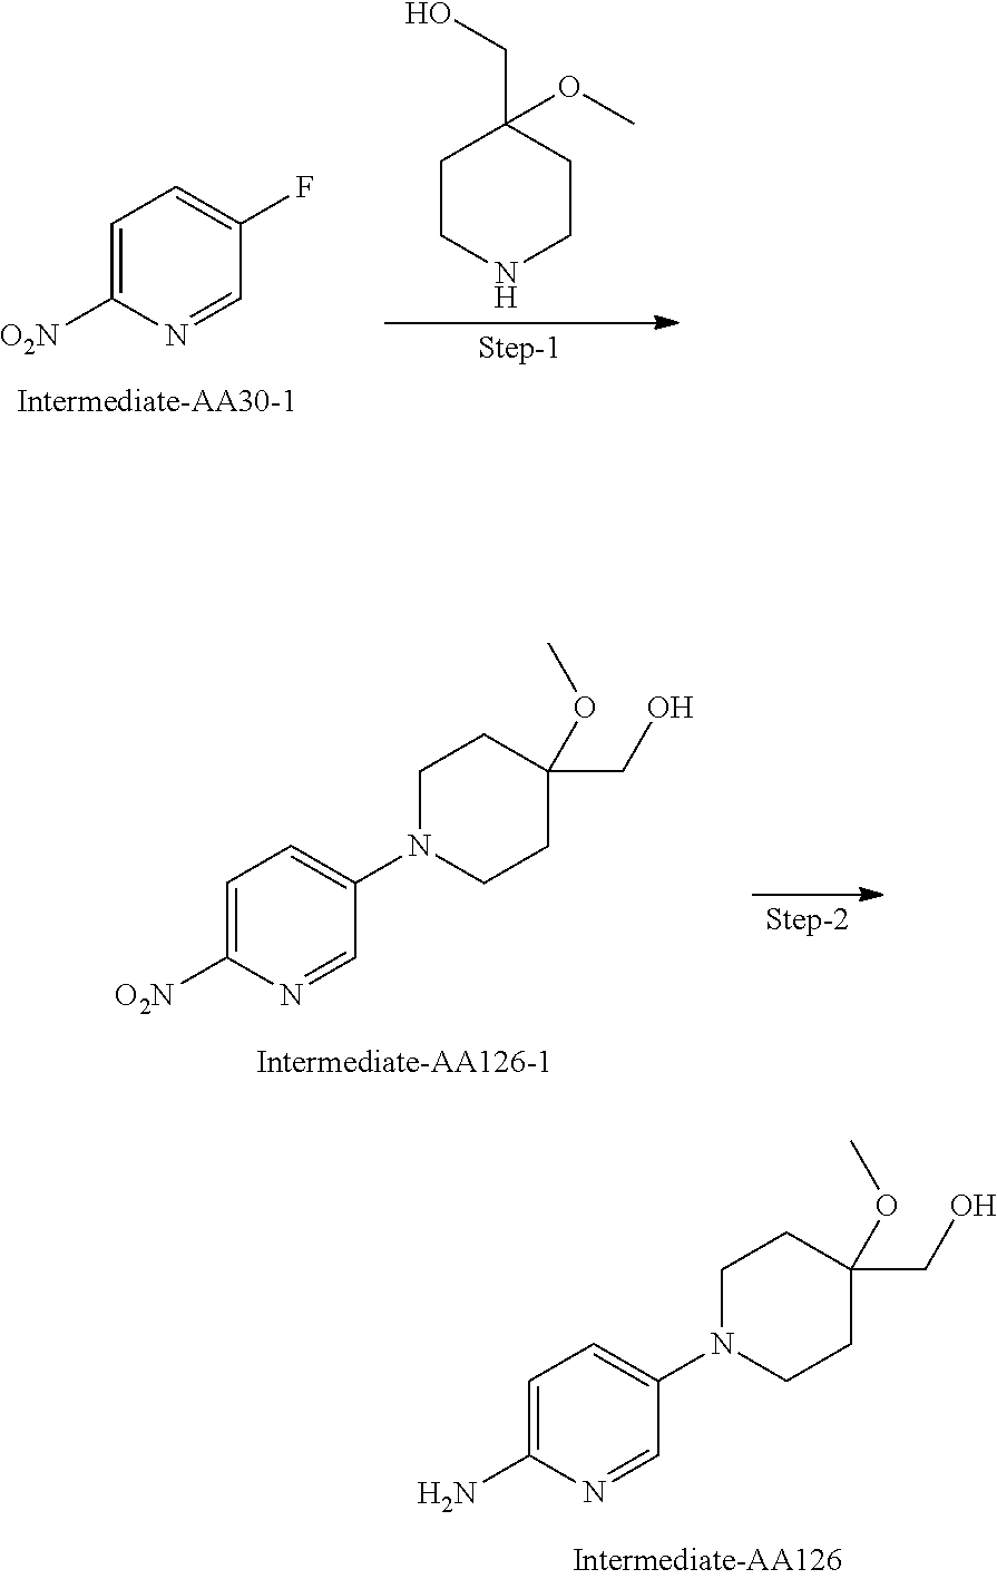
C1(OC)(CO)CCNCC1.C1=C(F)C=NC([O2N])=C1.C1(CO)(OC)CCN(C2=CC=C([O2N])N=C2)CC1.C1(CO)(OC)CCN(C2=CC=C(N)N=C2)CC1
